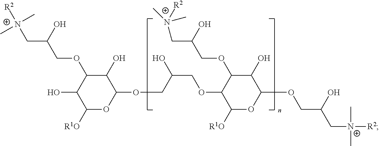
C1(O)C(OCC(C[N+]([R2])(C)C)O)C(O)C([R1O])OC1OCC(COC1C([R1O])OC(OCC(O)C[N+](C)(C)[R2])C(O)C1OCC(O)C[N+](C)([R2])C)O
